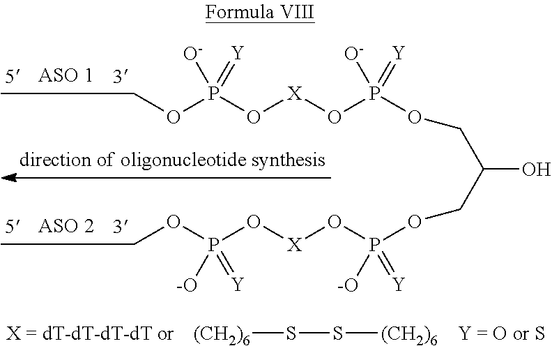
[(CH2)6]SS[(CH2)6].COP(O[X]OP(OCC(COP(O[X]OP(OC)([-O])=[Y])([-O])=[Y])O)([O-])=[Y])([O-])=[Y]
